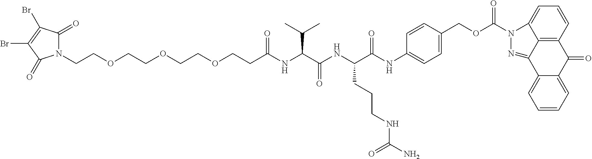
N1(CCOCCOCCOCCC(NC(C(NC(C(NC2=CC=C(COC(N3C4=CC=CC5=C4C(=N3)C3=CC=CC=C3C5=O)=O)C=C2)=O)CCCNC(N)=O)=O)C(C)C)=O)C(=O)C(Br)=C(Br)C1=O
